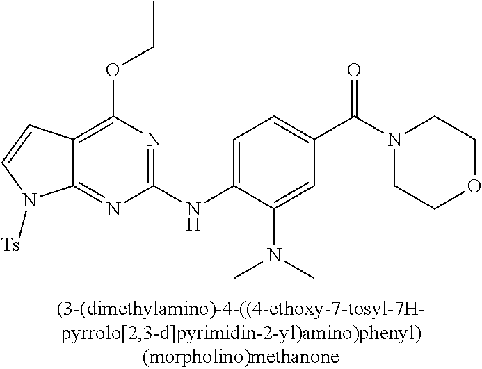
C12=NC(NC3=CC=C(C(N4CCOCC4)=O)C=C3N(C)C)=NC(OCC)=C1C=CN2[Ts]
